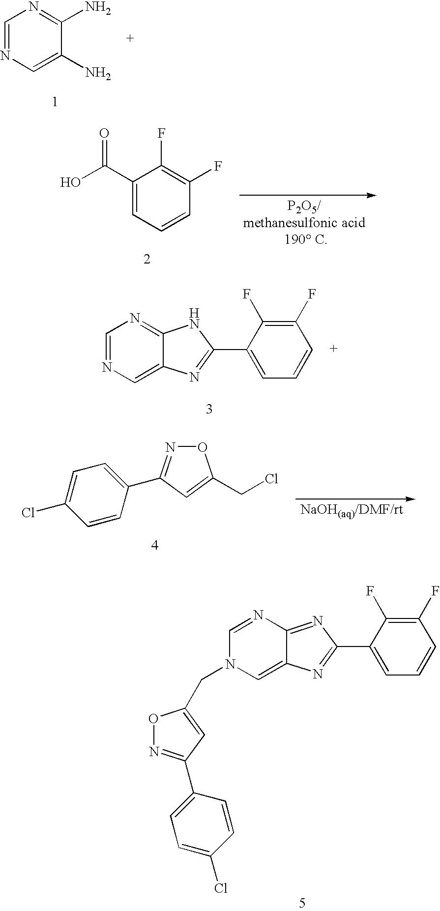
C1(C(O)=O)=CC=CC(F)=C1F.C1=NC=C(N)C(N)=N1.C1=NC=C2C(=N1)NC(C1=CC=CC(F)=C1F)=N2.O1N=C(C2=CC=C(Cl)C=C2)C=C1CCl.C1=NC2=NC(C3=CC=CC(F)=C3F)=NC2=CN1CC1=CC(C2=CC=C(Cl)C=C2)=NO1
